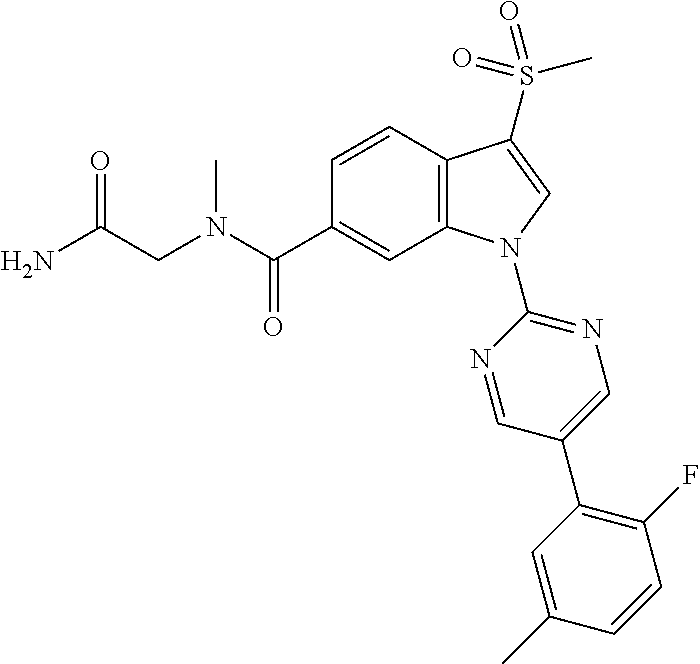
C(CN(C)C(C1=CC2=C(C=C1)C(S(C)(=O)=O)=CN2C1=NC=C(C2=C(F)C=CC(C)=C2)C=N1)=O)(N)=O
